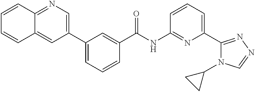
C12=NC=C(C3=CC=CC(C(NC4=NC(C5=NN=CN5C5CC5)=CC=C4)=O)=C3)C=C1C=CC=C2
